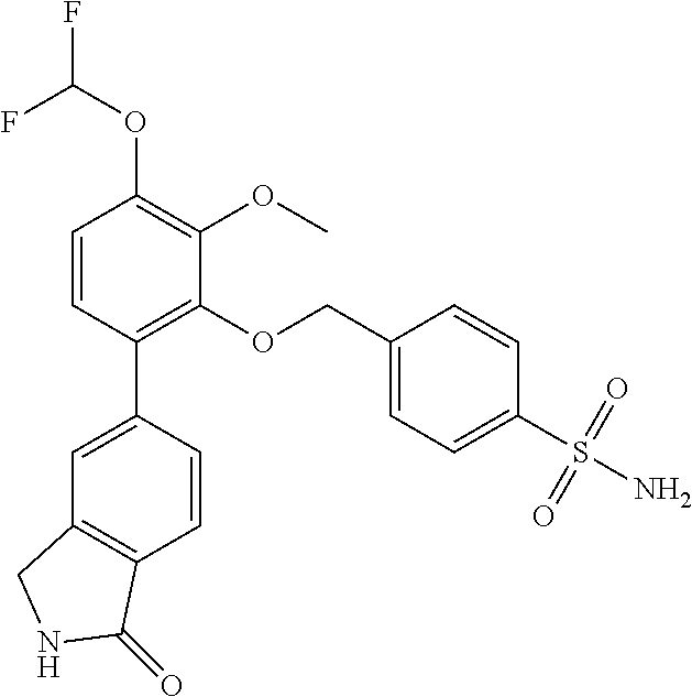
FC(OC1=C(OC)C(OCC2=CC=C(S(N)(=O)=O)C=C2)=C(C2=CC3=C(C=C2)C(=O)NC3)C=C1)F
